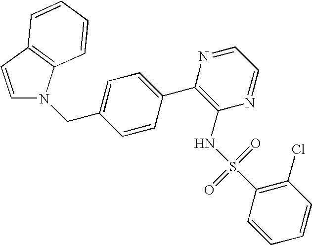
C1=CC2=C(N1CC1=CC=C(C3=C(NS(C4=C(Cl)C=CC=C4)(=O)=O)N=CC=N3)C=C1)C=CC=C2
